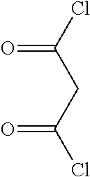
ClC(CC(Cl)=O)=O
